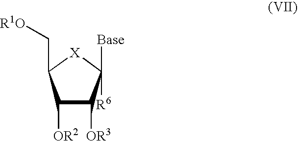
C1([OR2])C([OR3])C([Base])([R6])[X]C1C[R1O]
